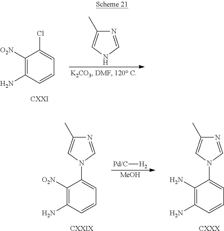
C1([O2N])=C(N)C=CC=C1Cl.N1=CNC=C1C.[Pd/C][H2].[MeOH].C1(N)=C(N)C=CC=C1N1C=NC(C)=C1.[CXXX].C1([O2N])=C(N)C=CC=C1N1C=NC(C)=C1.[CXXIX]
